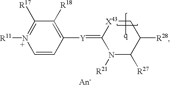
C1([Y]=C2N([R21])C([R27])C([R28])C[X43]2)=C([R18])C([R17])=N([R11])C=C1
